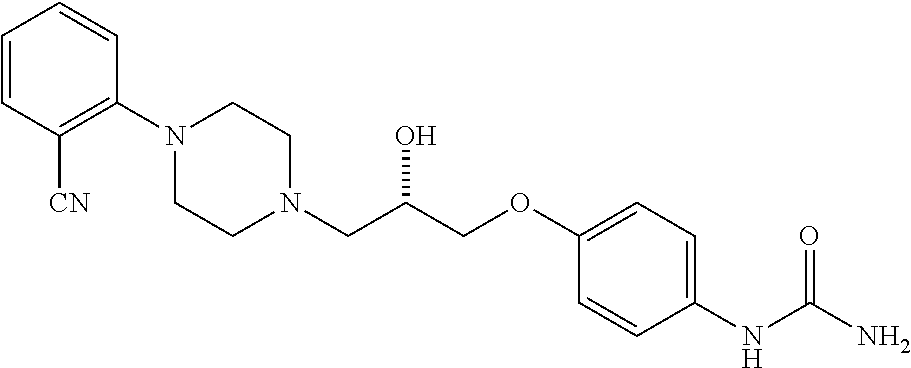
C1=CC([CN])=C(N2CCN(CC(COC3=CC=C(NC(N)=O)C=C3)O)CC2)C=C1
